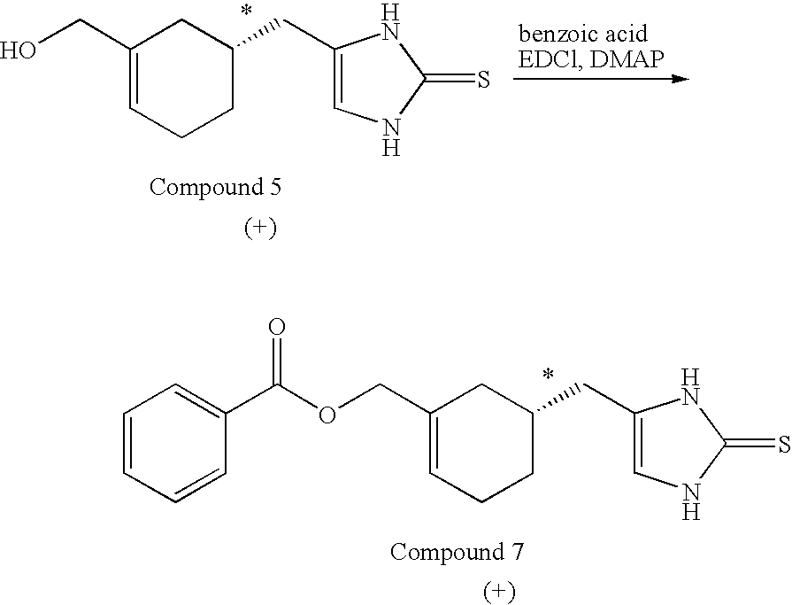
C1(CO)=CCCC(CC2=CNC(=S)N2)C1.C1(COC(C2=CC=CC=C2)=O)=CCCC(CC2=CNC(=S)N2)C1
